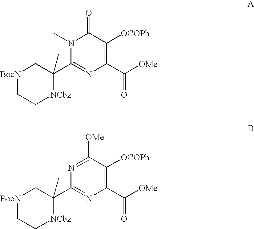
[BocN]1CC[NCbz]C(C2=NC(C([OMe])=O)=C([OCOPh])C(=O)N2C)(C)C1.[BocN]1CC[NCbz]C(C2=NC(C([OMe])=O)=C([OCOPh])C([OMe])=N2)(C)C1
